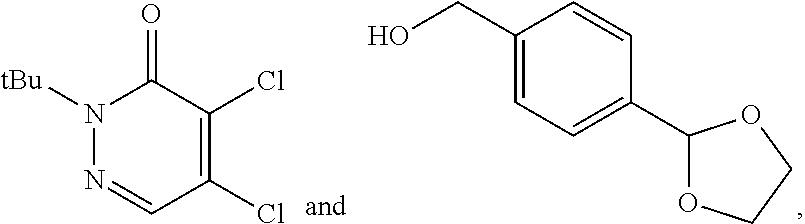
OCC1=CC=C(C2OCCO2)C=C1.N1=CC(Cl)=C(Cl)C(=O)N1[tBu]
